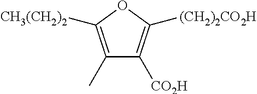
C1(C)=C([CH3(CH2)2])OC([(CH2)2CO2H])=C1[CO2H]
